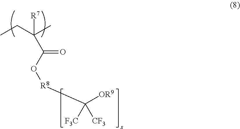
CCC(C)([R7])C(O[R8]C([OR9])([CF3])[F3C])=O
